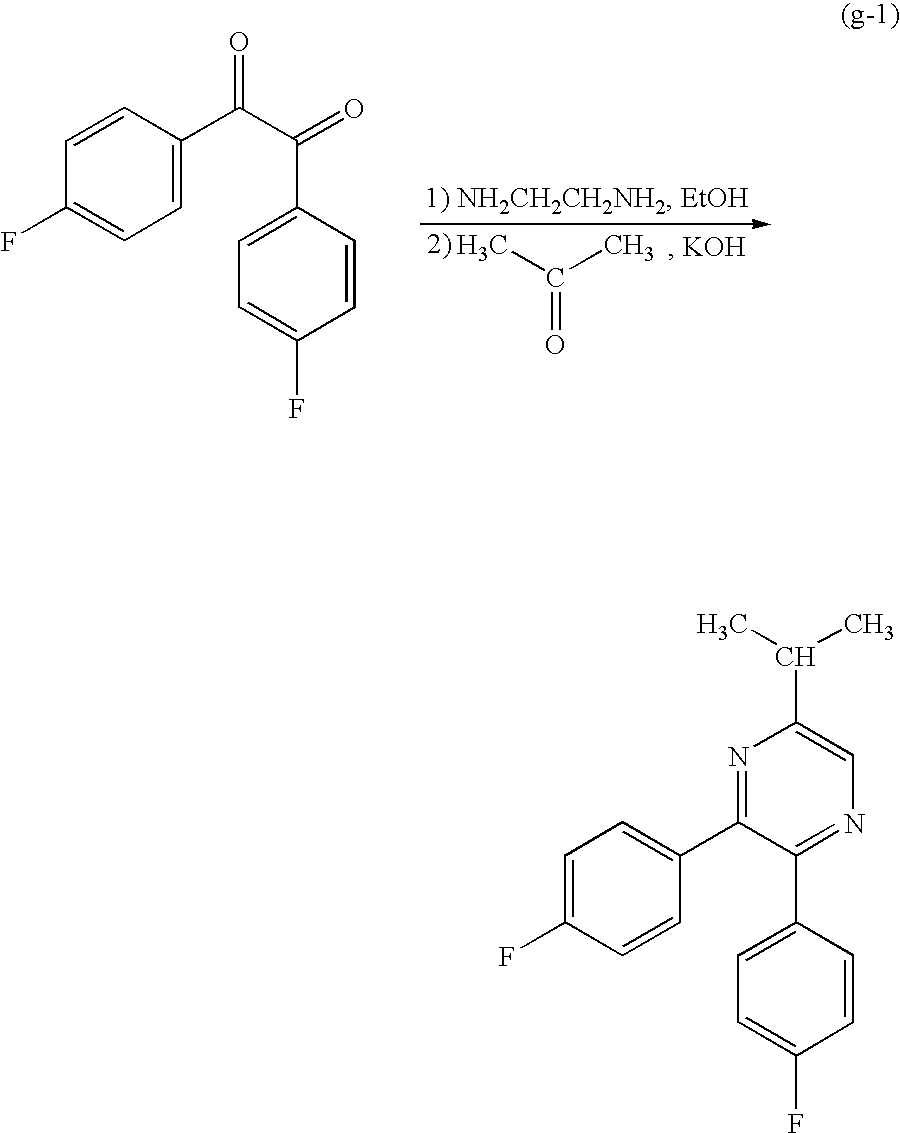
C(=O)(C)C.C1=CC(F)=CC=C1C(C(C1=CC=C(F)C=C1)=O)=O.C1=C(C2=NC(C(C)C)=CN=C2C2=CC=C(F)C=C2)C=CC(F)=C1
